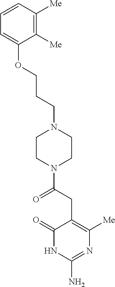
C1=CC([Me])=C([Me])C(OCCCN2CCN(C(=O)CC3=C([Me])N=C(N)NC3=O)CC2)=C1
